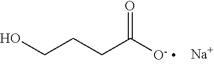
OCCCC([O-])=O.[Na]
